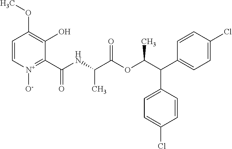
C1=C[N+]([O-])=C(C(NC(C(OC(C(C2=CC=C(Cl)C=C2)C2=CC=C(Cl)C=C2)C)=O)C)=O)C(O)=C1OC
